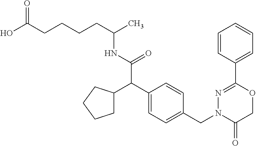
C(CCCCC(NC(C(C1=CC=C(CN2C(=O)COC(C3=CC=CC=C3)=N2)C=C1)C1CCCC1)=O)C)(O)=O
